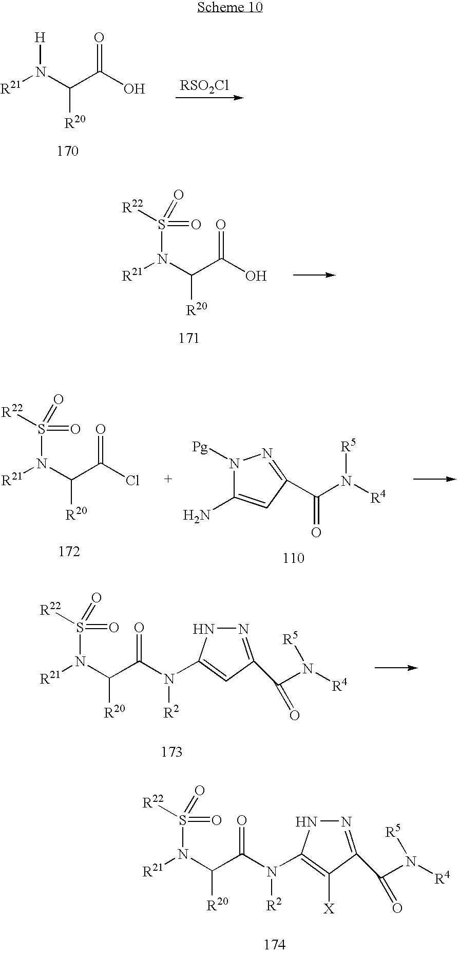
[R21]N(C(C(O)=O)[R20])[H].[R21]N(C(C(O)=O)[R20])S(=O)(=O)[R22].[R21]N(C(C(Cl)=O)[R20])S(=O)(=O)[R22].N1([Pg])C(N)=CC(C(=O)N([R5])[R4])=N1.N1=C(C(N([R5])[R4])=O)C=C(N(C(C(N([R21])S([R22])(=O)=O)[R20])=O)[R2])N1.N1=C(C(N([R5])[R4])=O)C([X])=C(N(C(C(N([R21])S([R22])(=O)=O)[R20])=O)[R2])N1
